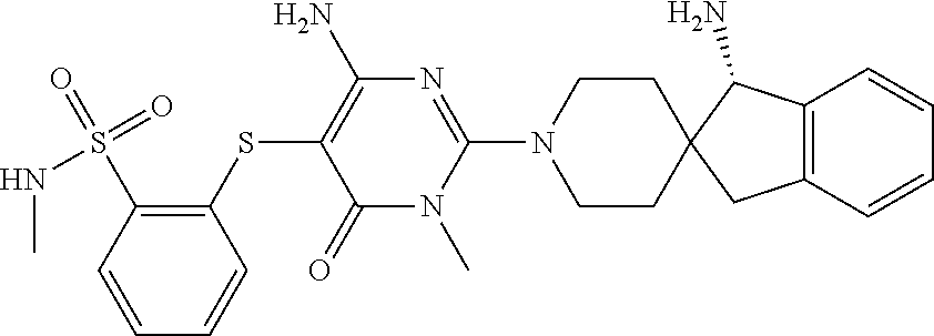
C12=C(C=CC=C1)CC1(C2N)CCN(C2=NC(N)=C(SC3=C(S(=O)(NC)=O)C=CC=C3)C(=O)N2C)CC1
